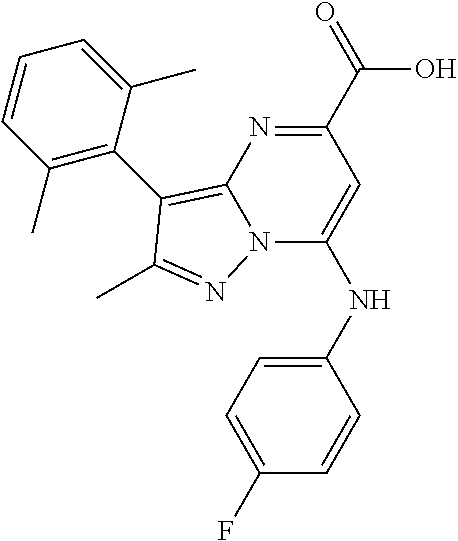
N(C1=CC(C(O)=O)=NC2=C(C3=C(C)C=CC=C3C)C(C)=NN12)C1=CC=C(F)C=C1
